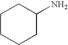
C1CCCC(N)C1
